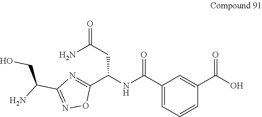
C1(C(NC(C2=CC=CC(C(O)=O)=C2)=O)CC(=O)N)=NC(C(N)CO)=NO1
